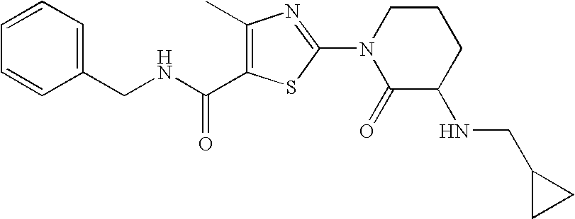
C1=CC=C(CNC(=O)C2=C(C)N=C(N3C(=O)C(NCC4CC4)CCC3)S2)C=C1
